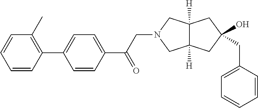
C1=CC(C2=CC=C(C(CN3CC4([H])C([H])(C3)CC(CC3=CC=CC=C3)(O)C4)=O)C=C2)=C(C)C=C1
